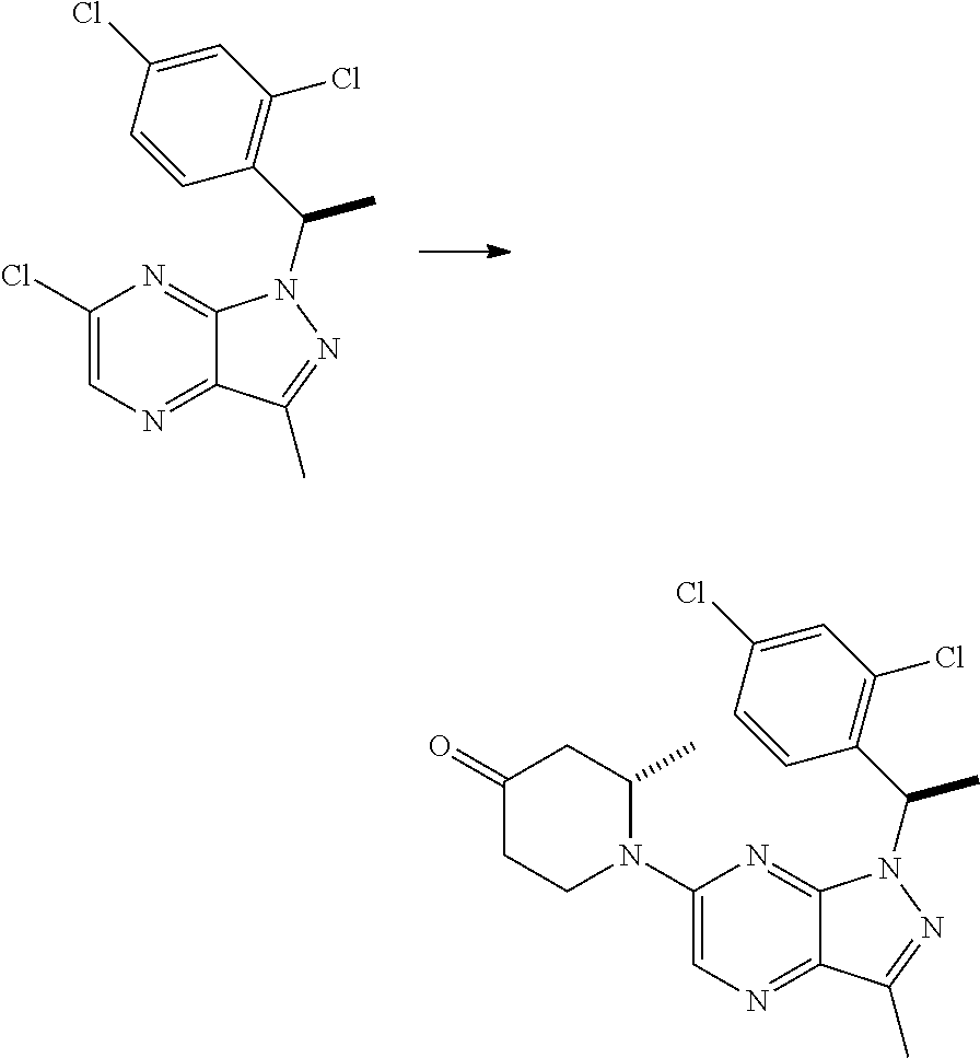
C1=C(Cl)C=CC(C(C)N2C3=NC(N4C(C)CC(=O)CC4)=CN=C3C(C)=N2)=C1Cl.C1=C(Cl)C=CC(C(C)N2C3=NC(Cl)=CN=C3C(C)=N2)=C1Cl
